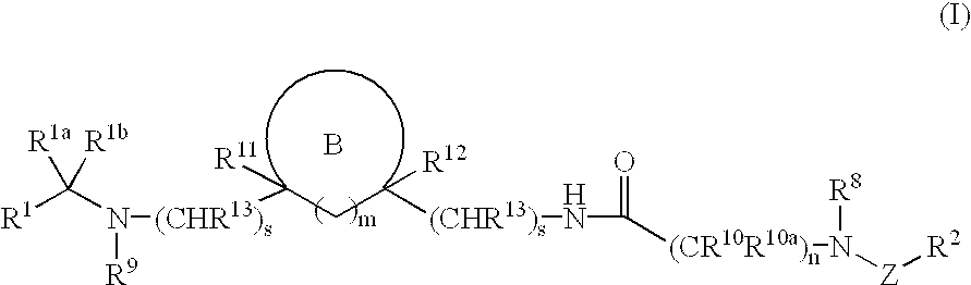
B.[R1]C(N([R9])[(CHR13)s]C(CC([(CHR13)s]NC([(CR10R10a)n]N([R8])[Z][R2])=O)[R12])[R11])([R1a])[R1b]
